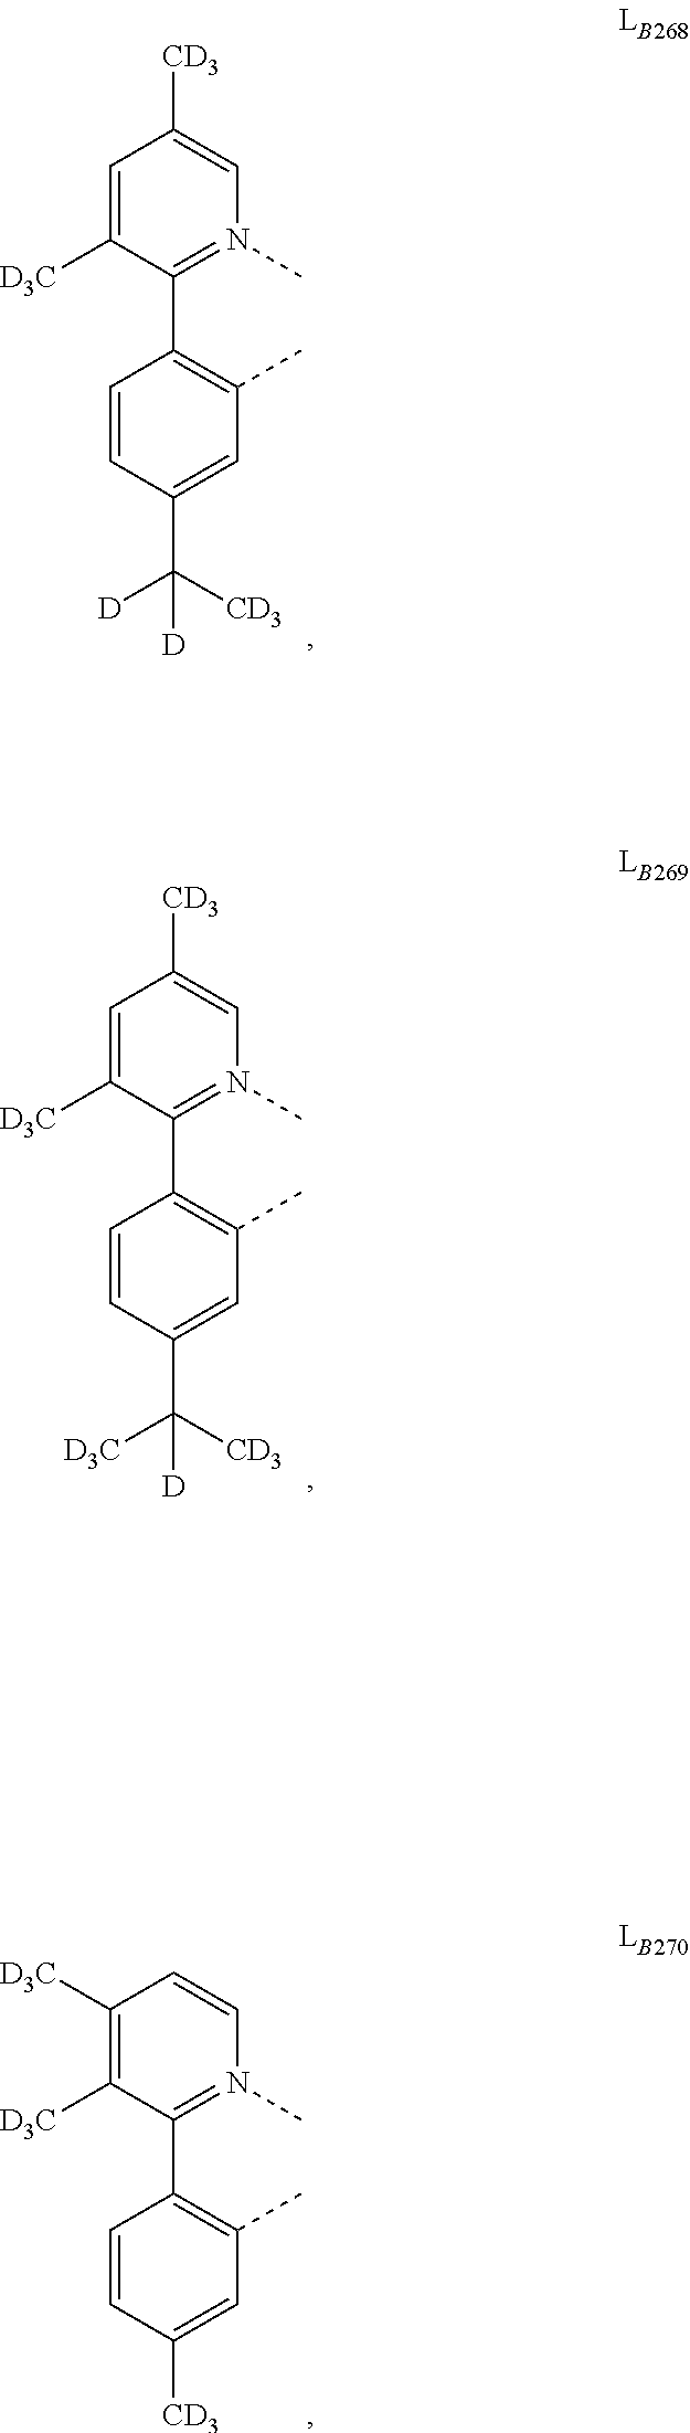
C1=CC(C([D])([CD3])[D])=CC(C)=C1C1=N(C)C=C([CD3])C=C1[D3C].C1=CC(C([D3C])([CD3])[D])=CC(C)=C1C1=N(C)C=C([CD3])C=C1[D3C].C1=CC([CD3])=CC(C)=C1C1=N(C)C=CC([D3C])=C1[D3C]
